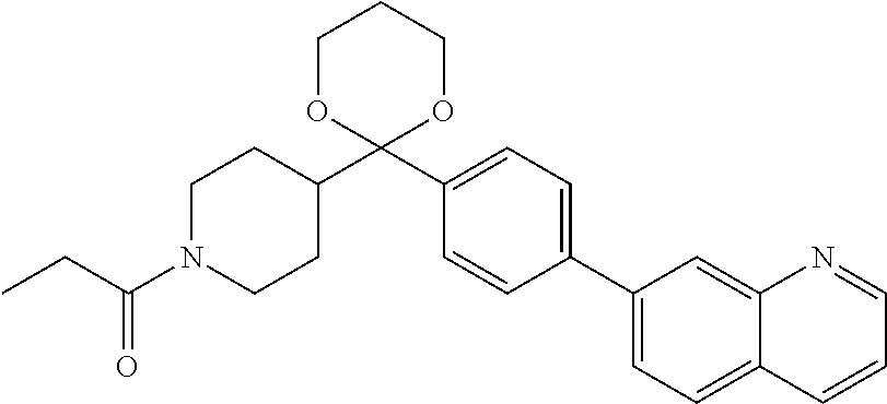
C1(C2CCN(C(CC)=O)CC2)(C2=CC=C(C3=CC=C4C(=C3)N=CC=C4)C=C2)OCCCO1
